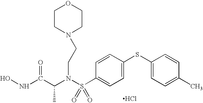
C(N(S(C1=CC=C(SC2=CC=C(C)C=C2)C=C1)(=O)=O)CCN1CCOCC1)(C(NO)=O)C.Cl
